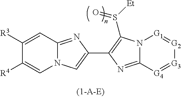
N12C(=NC(C3=CN4C(=N3)C=C([R3])C([R4])=C4)=C1S([Et])=O)[G4]=[G3][G2]=[G1]2
